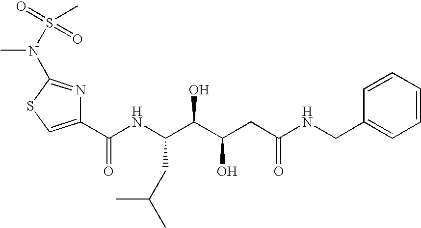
C1(C(NC(C(C(CC(NCC2=CC=CC=C2)=O)O)O)CC(C)C)=O)=CSC(N(C)S(=O)(=O)C)=N1
